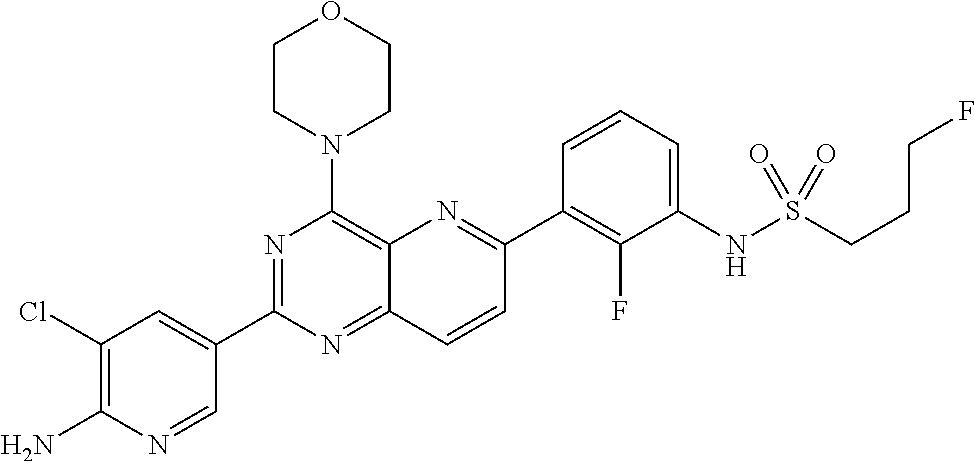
C1(Cl)=C(N)N=CC(C2=NC(N3CCOCC3)=C3C(=N2)C=CC(C2=C(F)C(NS(=O)(=O)CCCF)=CC=C2)=N3)=C1
